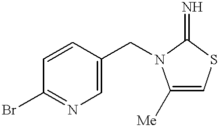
C1=CC(CN2C([Me])=CSC2=N)=CN=C1Br
